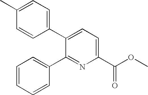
C1(C)=CC=C(C2=CC=C(C(=O)OC)N=C2C2=CC=CC=C2)C=C1
